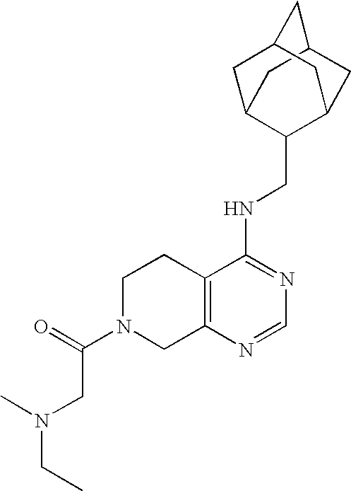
C12=C(N=CN=C1NCC1C3CC4CC(C3)CC1C4)CN(C(CN(C)CC)=O)CC2
